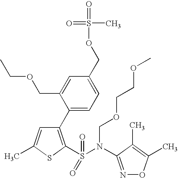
C1(C2=CC=C(COS(C)(=O)=O)C=C2COCC)=C(S(N(COCCOC)C2=NOC(C)=C2C)(=O)=O)SC(C)=C1
